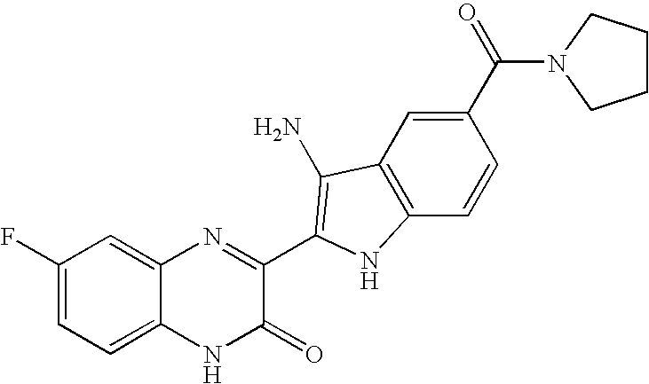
C1=C2C(=CC(F)=C1)N=C(C1=C(N)C3=C(C=CC(C(=O)N4CCCC4)=C3)N1)C(=O)N2
